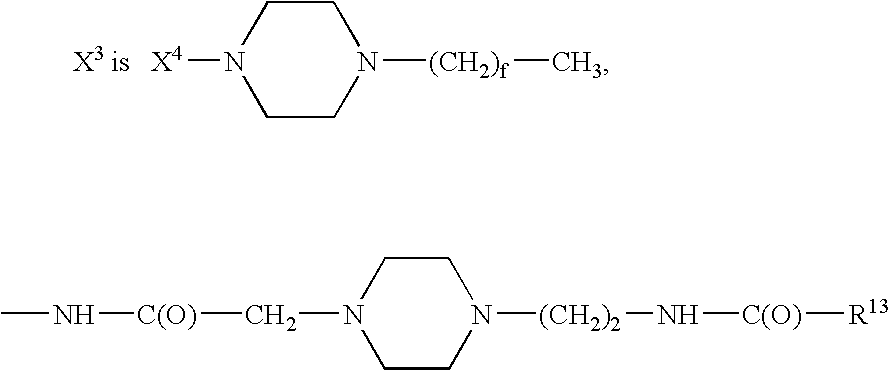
[X4]N1CCN([(CH2)f]C)CC1.C(N1CCN([(CH2)2]N[C(O)][R13])CC1)[C(O)]NC
